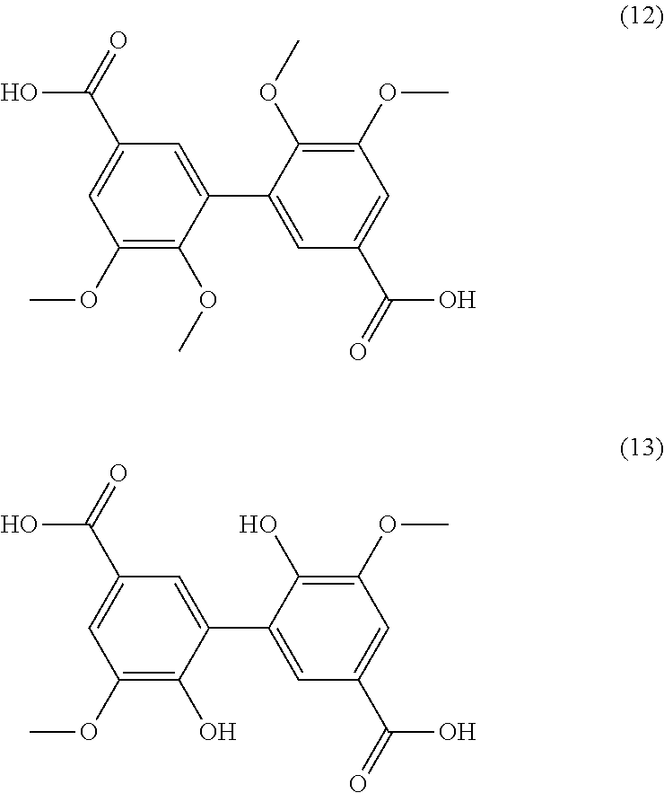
C1(OC)=C(OC)C(C2=CC(C(O)=O)=CC(OC)=C2OC)=CC(C(O)=O)=C1.C1(OC)=C(O)C(C2=CC(C(O)=O)=CC(OC)=C2O)=CC(C(O)=O)=C1
